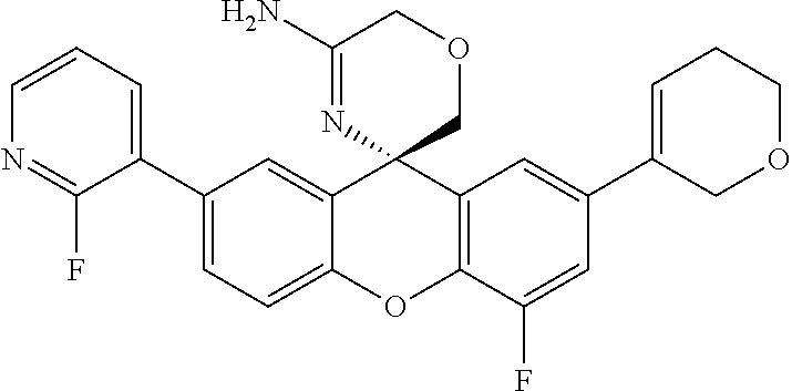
C1(C2=CC=C3C(=C2)C2(C4=C(O3)C(F)=CC(C3=CCCOC3)=C4)COCC(N)=N2)=CC=CN=C1F
